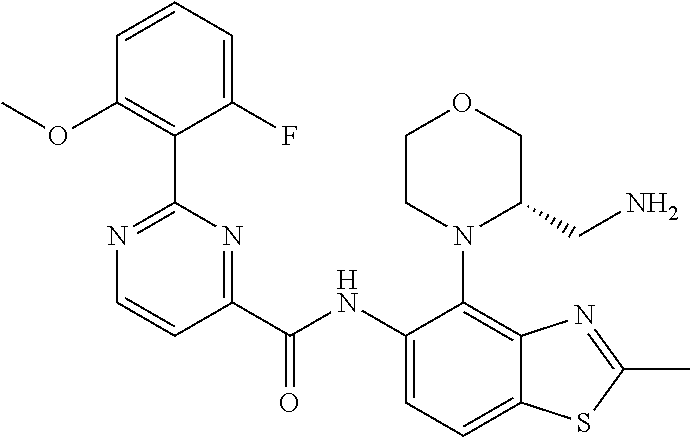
C1(F)=CC=CC(OC)=C1C1=NC=CC(C(NC2=CC=C3C(=C2N2C(CN)COCC2)N=C(C)S3)=O)=N1
